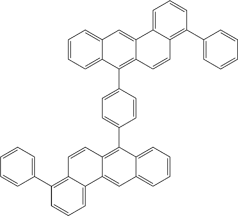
C1=CC=C2C(=C1)C(C1=CC=C(C3=C4C(=CC5=CC=CC=C35)C3=CC=CC(C5=CC=CC=C5)=C3C=C4)C=C1)=C1C(=C2)C2=CC=CC(C3=CC=CC=C3)=C2C=C1
